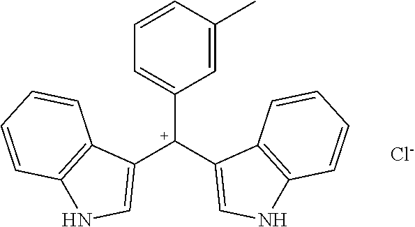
C1=CC(C)=CC([C+](C2=CNC3=C2C=CC=C3)C2=CNC3=C2C=CC=C3)=C1.[Cl-]
